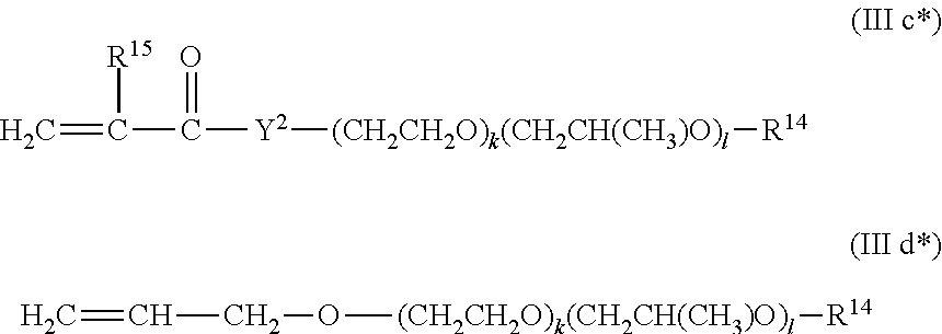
C=C([R15])C(=O)[Y2][(CH2CH2O)k(CH2CH(CH3)O)l][R14].C=CCO[(CH2CH2O)k(CH2CH(CH3)O)l][R14]
